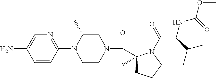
C1=CC(N2CCN(C(=O)C3(C)CCCN3C(=O)C(C(C)C)NC(OC)=O)CC2C)=NC=C1N
